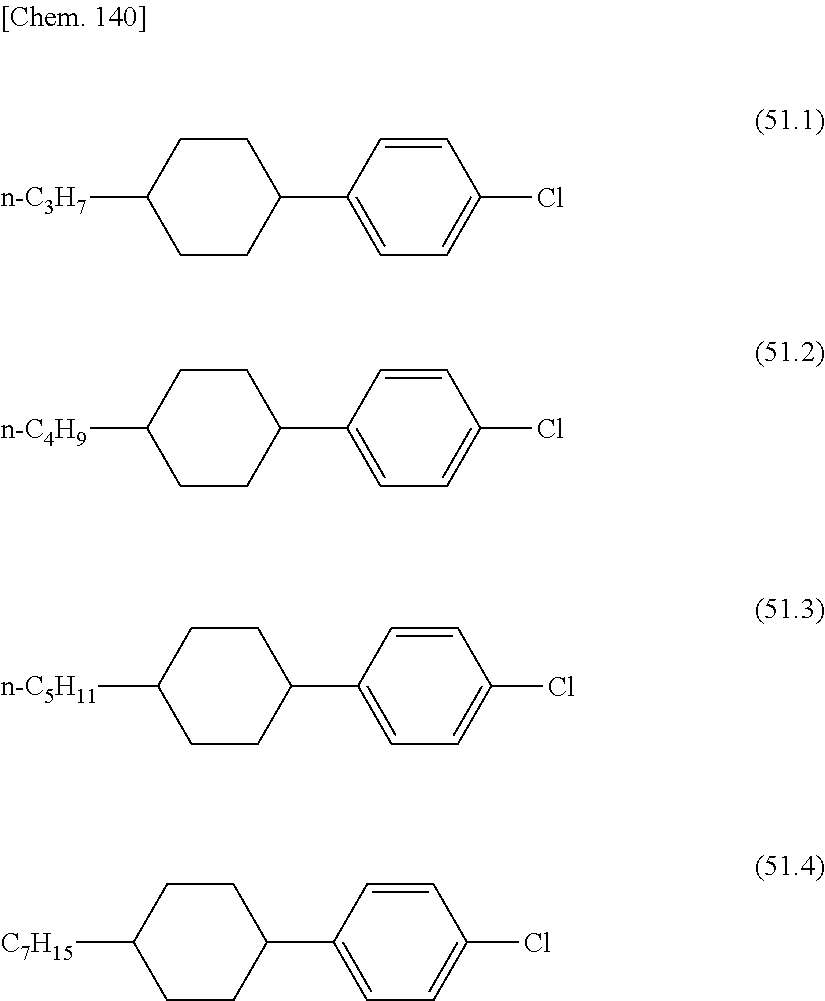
C1=CC(C2CCC([n-C3H7])CC2)=CC=C1Cl.C1=CC(C2CCC([n-C4H9])CC2)=CC=C1Cl.C1=CC(C2CCC([n-C5H11])CC2)=CC=C1Cl.C1=CC(C2CCC([C7H15])CC2)=CC=C1Cl
